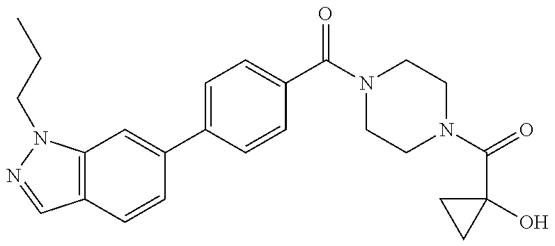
C12=C(N(CCC)N=C1)C=C(C1=CC=C(C(N3CCN(C(=O)C4(O)CC4)CC3)=O)C=C1)C=C2
